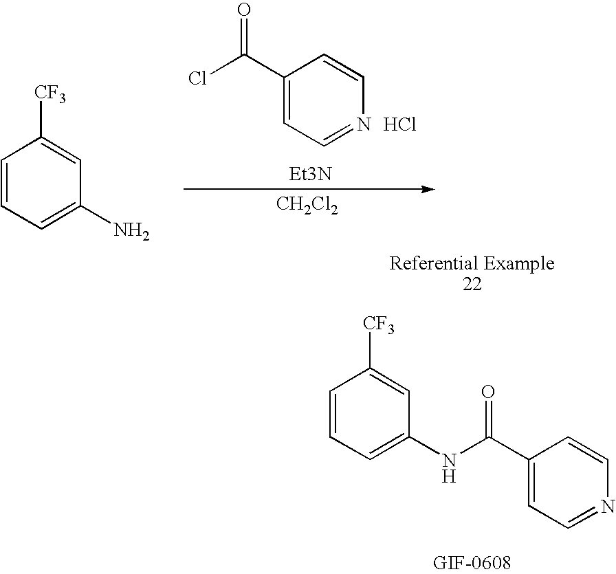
C1=CC=C(NC(C2=CC=NC=C2)=O)C=C1[CF3].C1=CC=C(N)C=C1[CF3].C1(C(Cl)=O)=CC=NC=C1.[Et3N].[CH2Cl2].Cl
